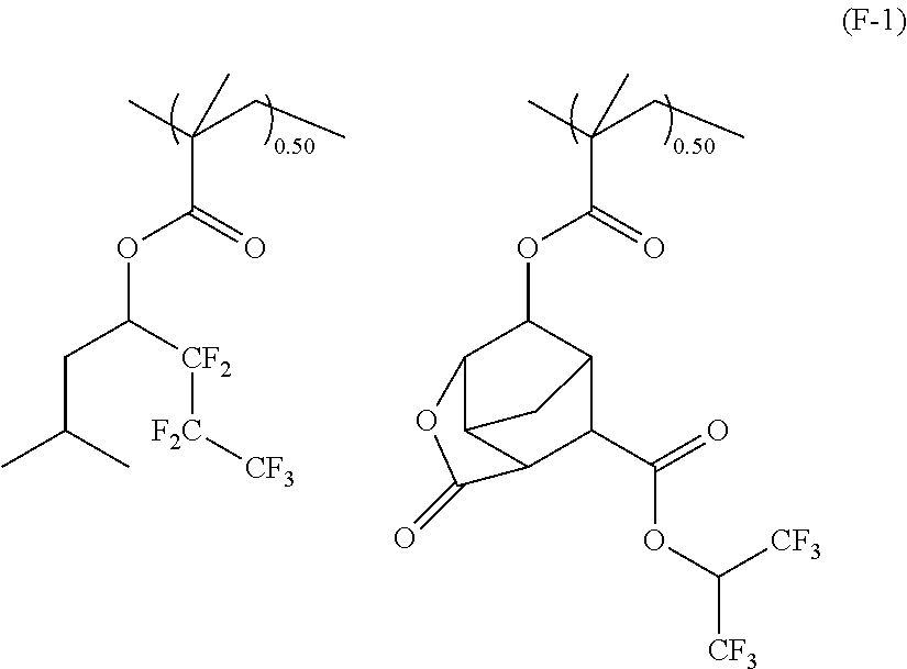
CC(CC)(C)C(=O)OC(CC(C)C)[CF2][F2C][CF3].CC(CC)(C)C(=O)OC1C2C3C(C(C(=O)OC([CF3])[CF3])C1C3)C(=O)O2
